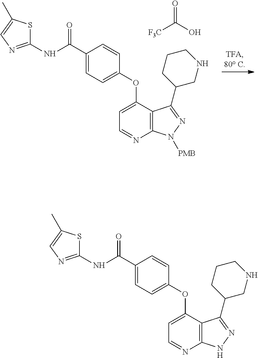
C1(C(NC2=NC=C(C)S2)=O)=CC=C(OC2=CC=NC3=C2C(C2CNCCC2)=NN3)C=C1.C1(C(NC2=NC=C(C)S2)=O)=CC=C(OC2=CC=NC3=C2C(C2CNCCC2)=NN3[PMB])C=C1.O=C(O)[F3C]
